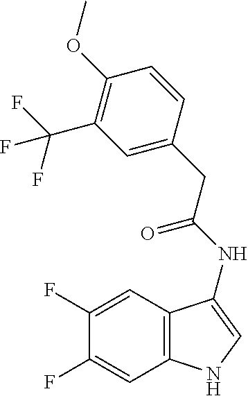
C1(F)=CC2=C(C=C1F)NC=C2NC(=O)CC1=CC(C(F)(F)F)=C(OC)C=C1
